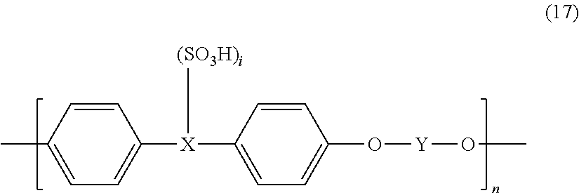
C1=CC(C)=CC=C1[X](C1=CC=C(O[Y]OC)C=C1)[(SO3H)i]
